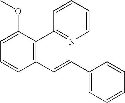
C1(OC)=CC=CC(C=CC2=CC=CC=C2)=C1C1=NC=CC=C1
